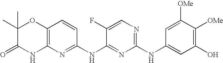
C1(C)(C)C(=O)NC2=C(O1)C=CC(NC1=NC(NC3=CC(O)=C([OMe])C([OMe])=C3)=NC=C1F)=N2
